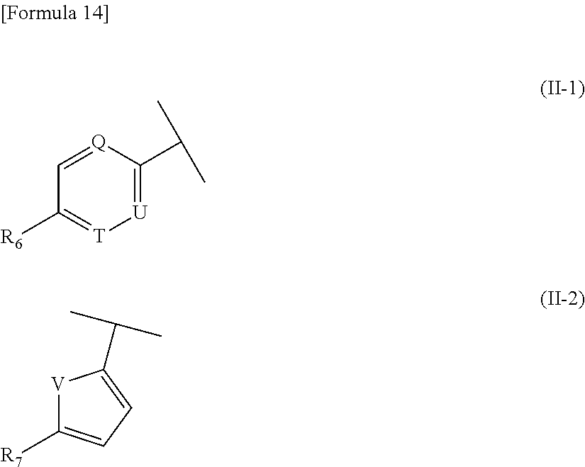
C1([R6])=[T][U]=C(C(C)C)[Q]=C1.[V]1C([R7])=CC=C1C(C)C
